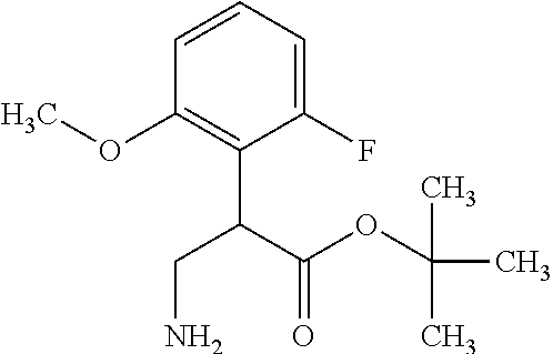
C1=CC=C(F)C(C(C(OC(C)(C)C)=O)CN)=C1OC
